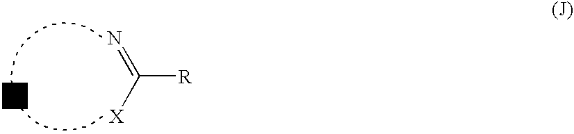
C([R])([X])=N
